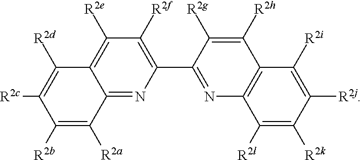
C1([R2e])=C2C(=NC(C3=NC4=C(C([R2h])=C3[R2g])C([R2i])=C([R2j])C([R2k])=C4[R2l])=C1[R2f])C([R2a])=C([R2b])C([R2c])=C2[R2d]
